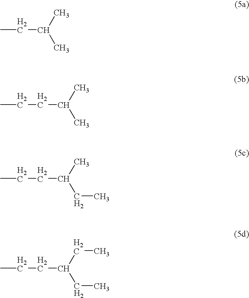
CCC(C)C.C(CC(C)C)C.C(CC(C)CC)C.C(CC(CC)CC)C
